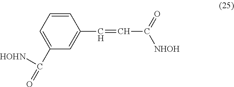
C1=CC=C(C(=O)[HOHN])C=C1C=CC([NHOH])=O
